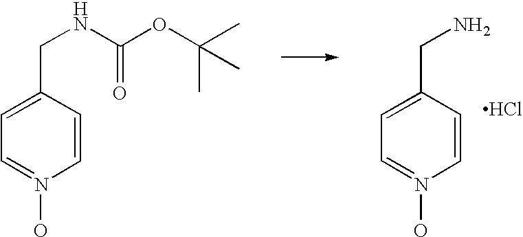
C1=C(CN)C=CN(O)=C1.Cl.C1=C(CNC(=O)OC(C)(C)C)C=CN(O)=C1
